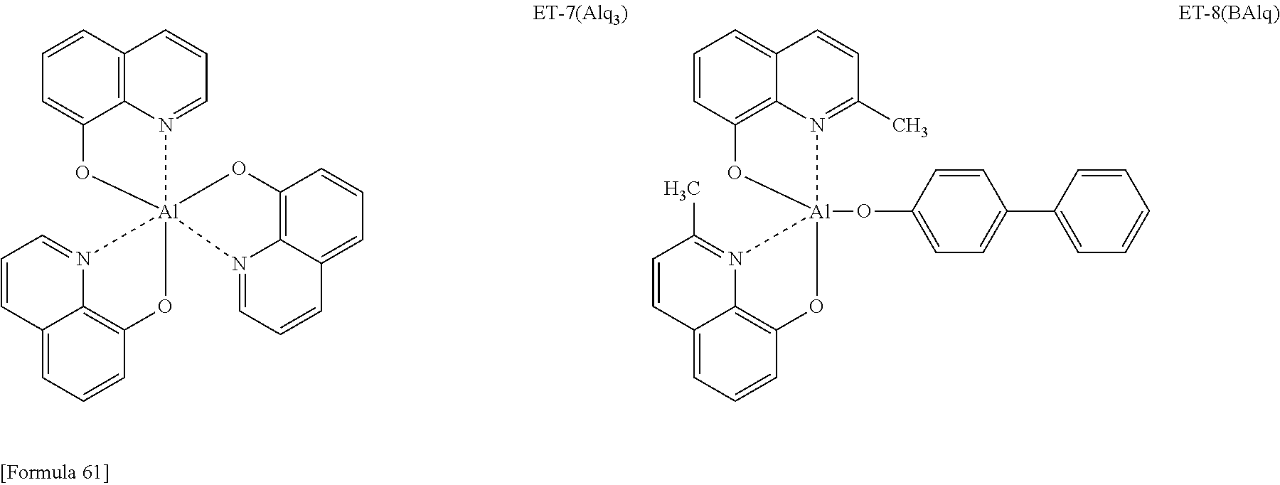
C12=C3N(=CC=C1)[Al]14(OC3=CC=C2)(N2=CC=CC3=CC=CC(=C32)O1)N1=CC=CC2=CC=CC(=C12)O4.C12=CC=CC3=C1N(=C(C)C=C2)[Al]1(OC2=CC=C(C4=CC=CC=C4)C=C2)(O3)N2=C(C)C=CC3=CC=CC(=C32)O1
